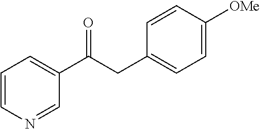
C1=CN=CC(C(CC2=CC=C([OMe])C=C2)=O)=C1
